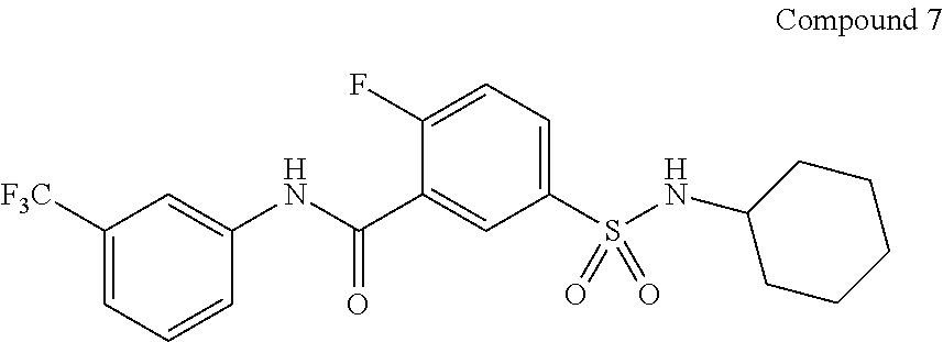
C1([F3C])=CC=CC(NC(=O)C2=CC(S(NC3CCCCC3)(=O)=O)=CC=C2F)=C1
